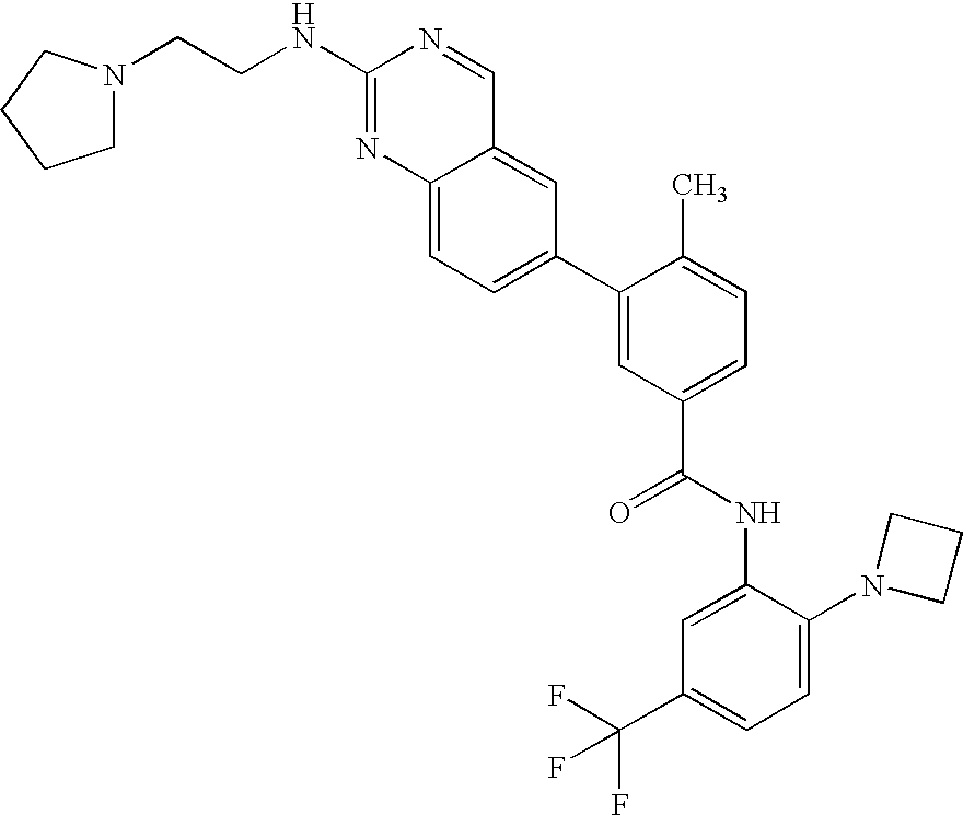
C12=CC=C(C3=CC(C(NC4=CC(C(F)(F)F)=CC=C4N4CCC4)=O)=CC=C3C)C=C1C=NC(NCCN1CCCC1)=N2
